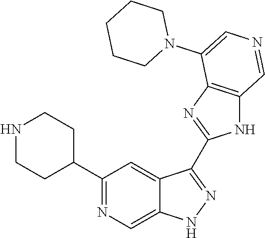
C1(C2CCNCC2)=NC=C2C(=C1)C(C1=NC3=C(N1)C=NC=C3N1CCCCC1)=NN2
